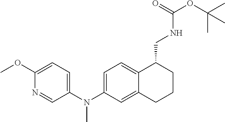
N1=CC(N(C2=CC=C3C(=C2)CCCC3CNC(OC(C)(C)C)=O)C)=CC=C1OC
